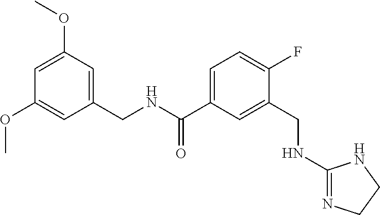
C1=C(OC)C=C(CNC(C2=CC=C(F)C(CNC3=NCCN3)=C2)=O)C=C1OC
